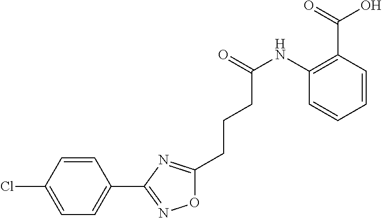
C1=CC(C(=O)O)=C(NC(=O)CCCC2=NC(C3=CC=C(Cl)C=C3)=NO2)C=C1
